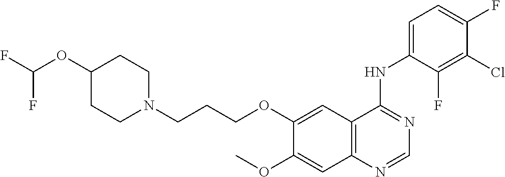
C12=C(C=C(OCCCN3CCC(OC(F)F)CC3)C(OC)=C1)C(NC1=CC=C(F)C(Cl)=C1F)=NC=N2
